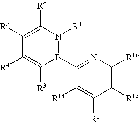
C1([R5])=C([R6])N([R1])B(C2=NC([R16])=C([R15])C([R14])=C2[R13])C([R3])=C1[R4]
